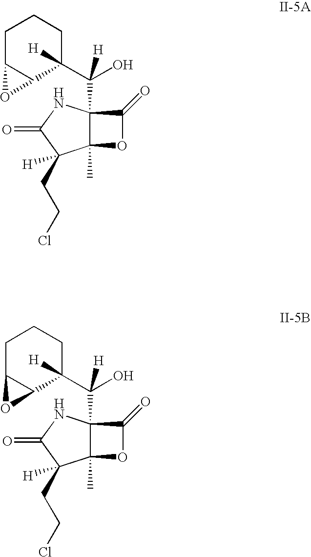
C1C2C(C(C(O)([H])C34C(C)(OC3=O)C(CCCl)([H])C(=O)N4)([H])CC1)O2.C1C2C(C(C(O)([H])C34C(C)(OC3=O)C(CCCl)([H])C(=O)N4)([H])CC1)O2
